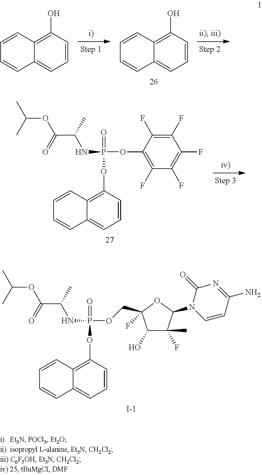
C1=CC2=C(O)C=CC=C2C=C1.C1=CC2=C(O)C=CC=C2C=C1.C1=CC2=C(OP(NC(C(=O)OC(C)C)C)(OC3=C(F)C(F)=C(F)C(F)=C3F)=O)C=CC=C2C=C1.[I-].C1=CC2=C(OP(NC(C(=O)OC(C)C)C)(=O)OCC3(F)C(O)C(F)(C)C(N4C=CC(N)=NC4=O)O3)C=CC=C2C=C1
